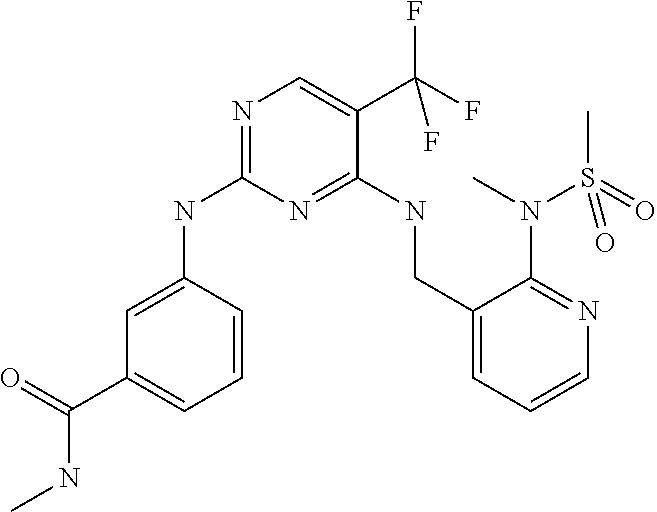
C1=C(NC2=NC=C(C(F)(F)F)C(NCC3=CC=CN=C3N(S(C)(=O)=O)C)=N2)C=CC=C1C(=O)NC
